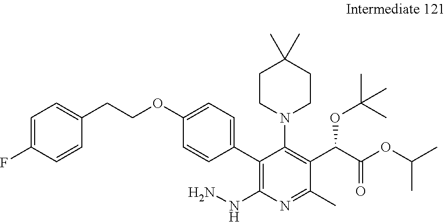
C1(OCCC2=CC=C(F)C=C2)=CC=C(C2=C(NN)N=C(C)C(C(C(OC(C)C)=O)OC(C)(C)C)=C2N2CCC(C)(C)CC2)C=C1
